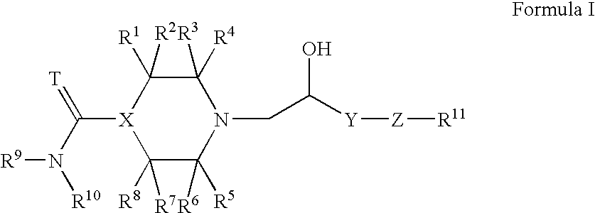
C1([R8])([R7])C([R5])([R6])N(CC([Y][Z][R11])O)C([R4])([R3])C([R1])([R2])[X]1C(N([R10])[R9])=[T]
